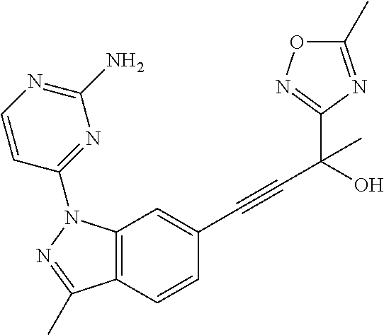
C12=C(C=C(C#CC(C3=NOC(C)=N3)(C)O)C=C1)N(C1=NC(N)=NC=C1)N=C2C
